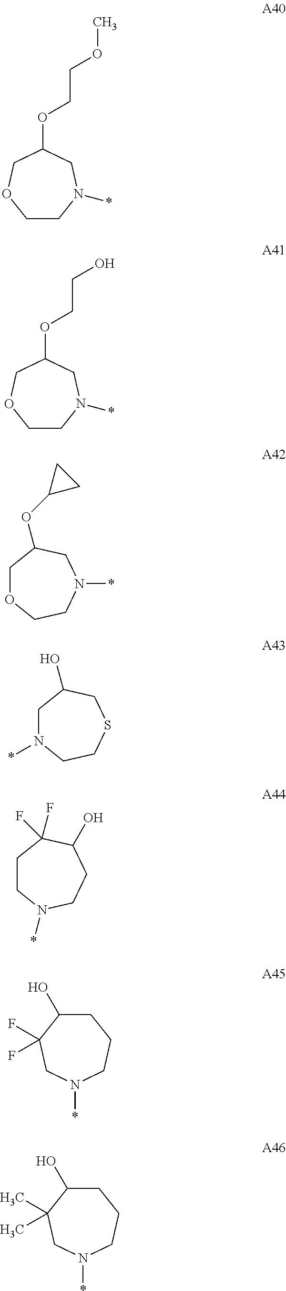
C1CN(*)CC(OCCOC)CO1.C1CN(*)CC(OCCO)CO1.C1OCCN(*)CC1OC1CC1.C1N(*)CCSCC1O.C1CN(*)CCC(O)C1(F)F.C1C(O)C(F)(F)CN(*)CC1.C1C(O)C(C)(C)CN(*)CC1
